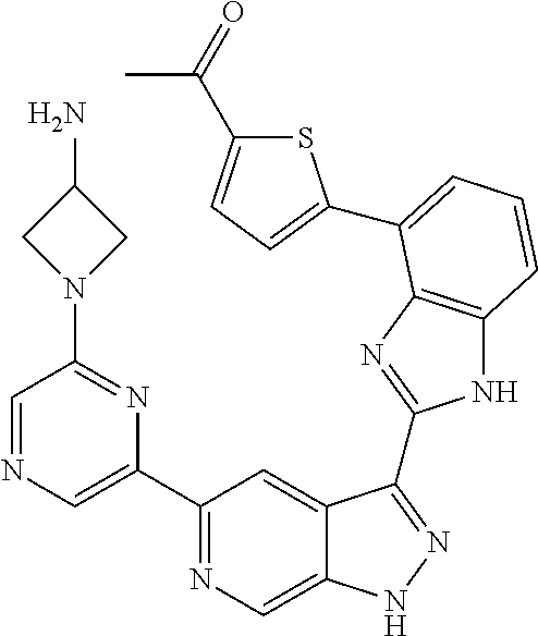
C1(C2=NC=C3C(=C2)C(C2=NC4=C(N2)C=CC=C4C2=CC=C(C(=O)C)S2)=NN3)=CN=CC(N2CC(N)C2)=N1
